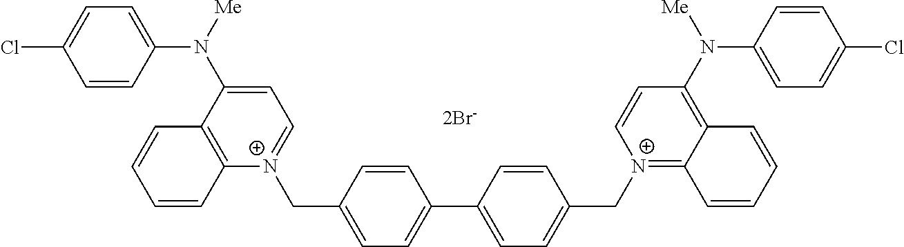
C1(N([Me])C2=CC=[N+](CC3=CC=C(C4=CC=C(C[N+]5=C6C(=C(N([Me])C7=CC=C(Cl)C=C7)C=C5)C=CC=C6)C=C4)C=C3)C3=C2C=CC=C3)=CC=C(Cl)C=C1
